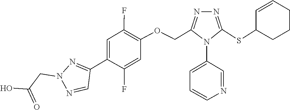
OC(CN1N=C(C2=CC(F)=C(OCC3=NN=C(SC4CCCC=C4)N3C3=CC=CN=C3)C=C2F)C=N1)=O
